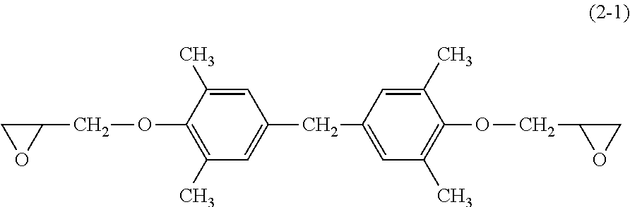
C1(CC2=CC(C)=C(OCC3CO3)C(C)=C2)=CC(C)=C(OCC2CO2)C(C)=C1
